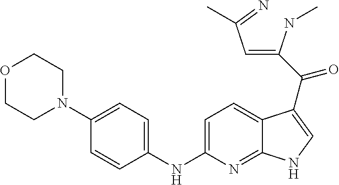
C1=C2C(=NC(NC3=CC=C(N4CCOCC4)C=C3)=C1)NC=C2C(C(=CC(=N)C)NC)=O
